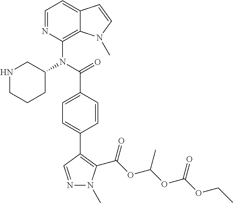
C1=NC(N(C(=O)C2=CC=C(C3=C(C(OC(OC(OCC)=O)C)=O)N(C)N=C3)C=C2)C2CCCNC2)=C2C(=C1)C=CN2C
